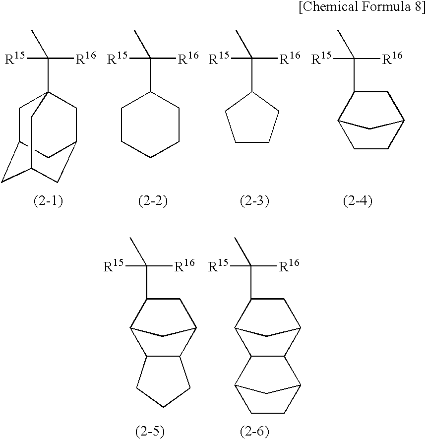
C1C2CC3CC(CC1(C([R15])([R16])C)C3)C2.C1CCCCC1C([R15])([R16])C.C1CCC(C([R15])([R16])C)C1.C1CC2CC(C([R15])([R16])C)C1C2.C12C(C3CC(C([R15])([R16])C)C1C3)CCC2.C12CC(C([R15])([R16])C)C(C1)C1C2C2CCC1C2
